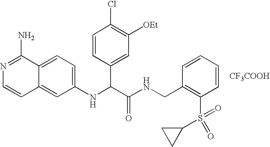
C1(NC(C(NCC2=C(S(=O)(C3CC3)=O)C=CC=C2)=O)C2=CC([OEt])=C(Cl)C=C2)=CC=C2C(=C1)C=CN=C2N.[CF3COOH]
